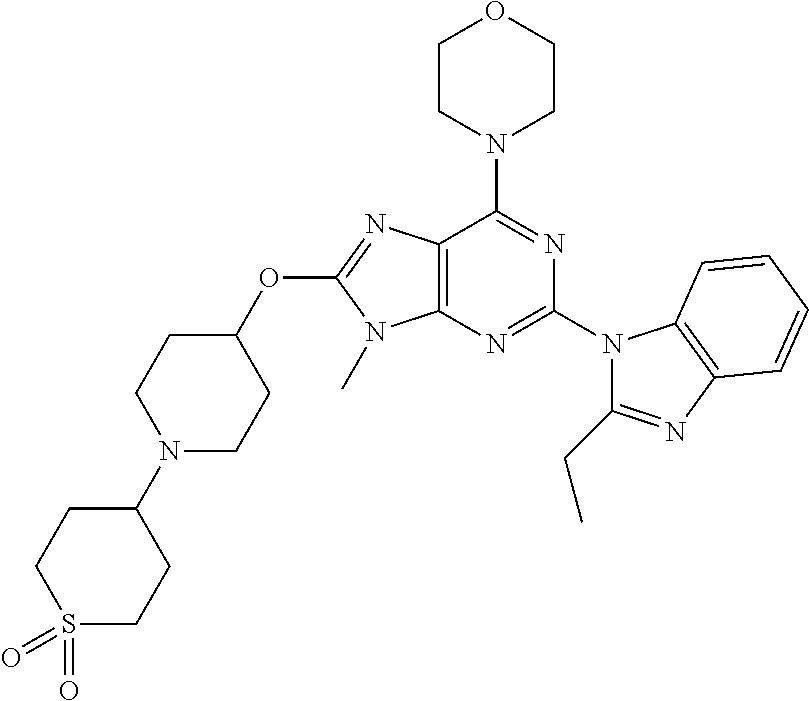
C12=C(N=C(N3C(CC)=NC4=C3C=CC=C4)N=C1N1CCOCC1)N(C)C(OC1CCN(C3CCS(=O)(=O)CC3)CC1)=N2
